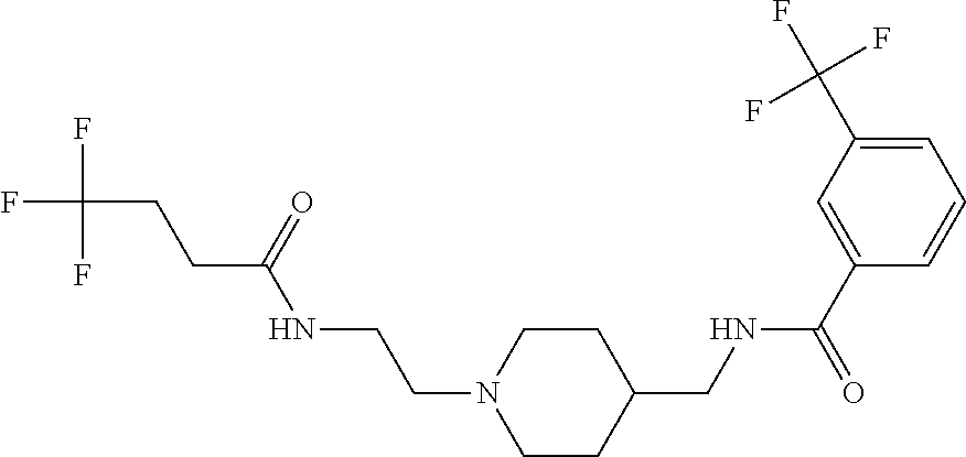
C(C(=O)NCCN1CCC(CNC(C2=CC(C(F)(F)F)=CC=C2)=O)CC1)CC(F)(F)F
